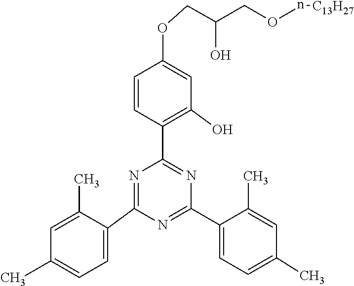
C1(C2=NC(C3=CC=C(C)C=C3C)=NC(C3=C(O)C=C(OCC(O)COn[C13H27])C=C3)=N2)=CC=C(C)C=C1C
